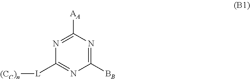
C1([L][(CC)n])=NC([BB])=NC([AA])=N1
